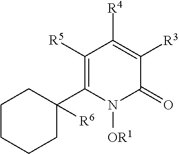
C1CCCC(C2=C([R5])C([R4])=C([R3])C(=O)N2[OR1])([R6])C1
